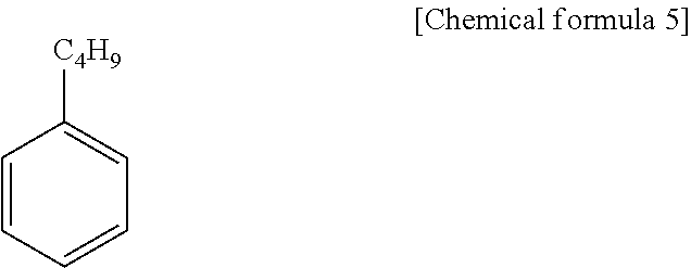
C1=CC=CC=C1[C4H9]
